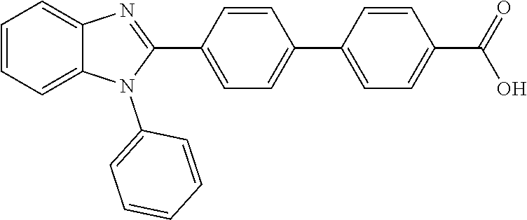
C1(C2=NC3=CC=CC=C3N2C2=CC=CC=C2)=CC=C(C2=CC=C(C(=O)O)C=C2)C=C1
